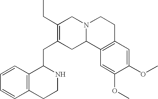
C12=C(CCNC1CC1=C(CC)CN3C(C1)C1=C(CC3)C=C(OC)C(OC)=C1)C=CC=C2
